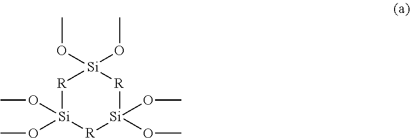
[R]1[Si](OC)(OC)[R][Si](OC)(OC)[R][Si]1(OC)OC
